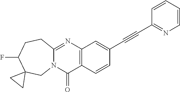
C12=NC3=C(C(=O)N1CC1(C(F)CC2)CC1)C=CC(C#CC1=NC=CC=C1)=C3
